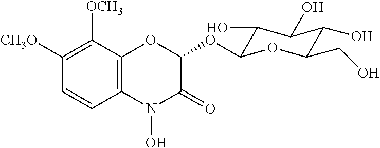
C1([CH3O])=C([OCH3])C2=C(C=C1)N(O)C(=O)C(OC1C(O)C(O)C(O)C(CO)O1)O2
